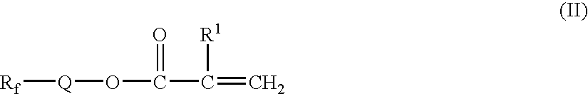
C(C(=C)[R1])(O[Q][Rf])=O
